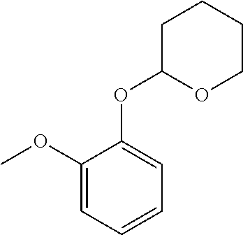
C1(OC)=CC=CC=C1OC1OCCCC1
